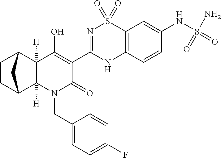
C1(O)=C(C2=NS(=O)(=O)C3=C(N2)C=CC(NS(=O)(=O)N)=C3)C(=O)N(CC2=CC=C(F)C=C2)C2([H])C3CCC(C12[H])C3
